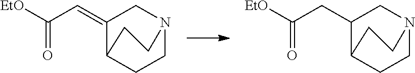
C1CC2C(CC([EtO])=O)CN1CC2.C1CC2C(=CC([EtO])=O)CN1CC2
